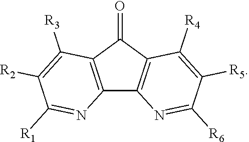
C1([R3])=C([R2])C([R1])=NC2=C1C(=O)C1=C2N=C([R6])C([R5])=C1[R4]
